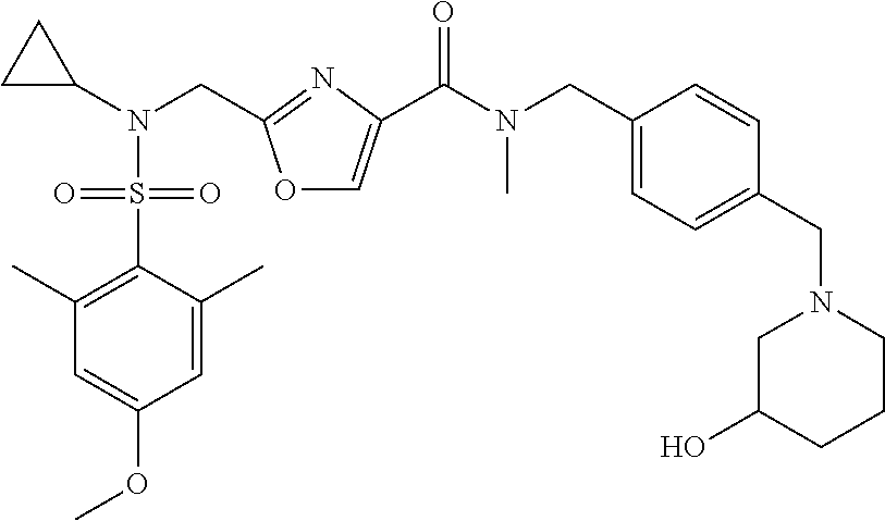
O1C=C(C(N(C)CC2=CC=C(CN3CC(O)CCC3)C=C2)=O)N=C1CN(C1CC1)S(C1=C(C)C=C(OC)C=C1C)(=O)=O
